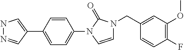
N1N=CC(C2=CC=C(N3C=CN(CC4=CC(OC)=C(F)C=C4)C3=O)C=C2)=C1
